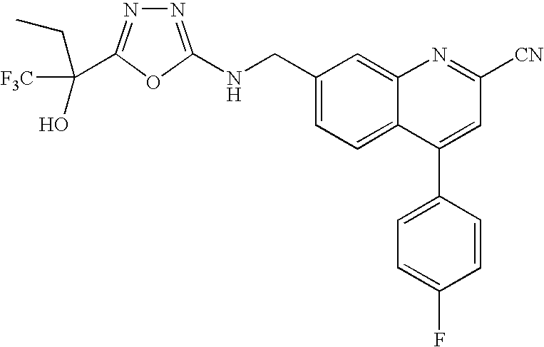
CCC(O)([F3C])C1=NN=C(NCC2=CC=C3C(=C2)N=C([CN])C=C3C2=CC=C(F)C=C2)O1
